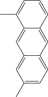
C1=C(C)C=C2C(=C1)C=C1C(=C2)C(C)=CC=C1
